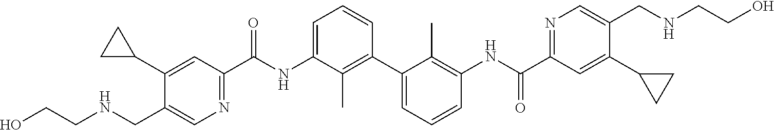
C1(C2CC2)=CC(C(NC2=CC=CC(C3=CC=CC(NC(C4=NC=C(CNCCO)C(C5CC5)=C4)=O)=C3C)=C2C)=O)=NC=C1CNCCO
